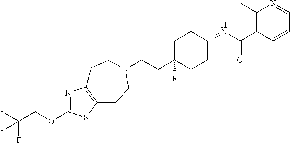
C(CC1(F)CCC(NC(C2=C(C)N=CC=C2)=O)CC1)N1CCC2=C(N=C(OCC(F)(F)F)S2)CC1
